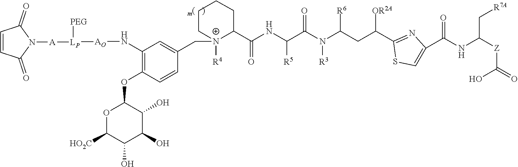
[N+]1([R4])(CC2=CC(N[AO][LP]([PEG])[A]N3C(=O)C=CC3=O)=C(OC3OC([HO2C])C(O)C(O)C3O)C=C2)C(C(NC(C(N(C(CC(C2=NC(C(=O)NC([Z]C(=O)O)C[R7A])=CS2)[OR2A])[R6])[R3])=O)[R5])=O)CCCC1
